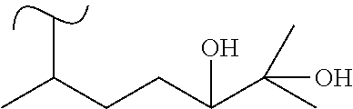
CC(CCC(C(C)(C)O)O)C
